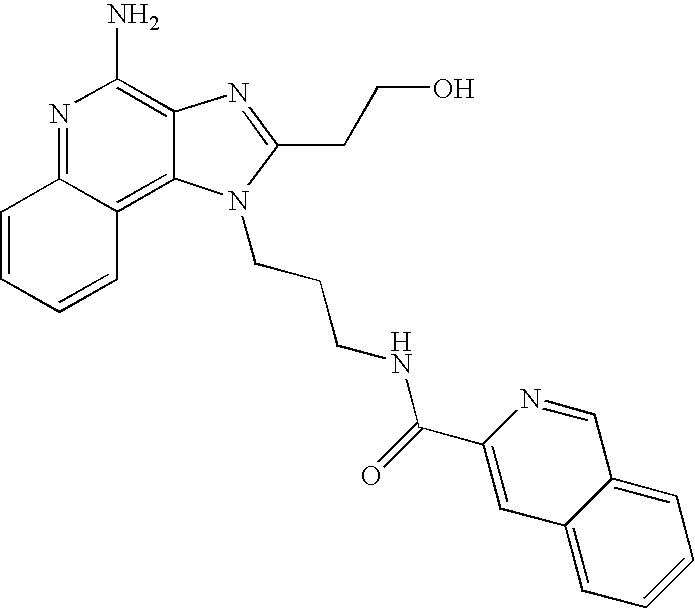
N1=C2C(=C3C(=C1N)N=C(CCO)N3CCCNC(C1=CC3=CC=CC=C3C=N1)=O)C=CC=C2
